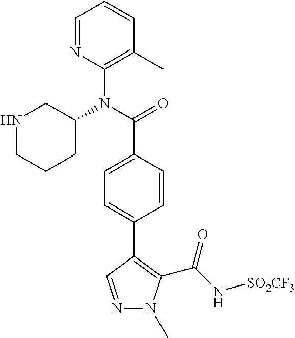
C1=NC(N(C(=O)C2=CC=C(C3=C(C(N[SO2CF3])=O)N(C)N=C3)C=C2)C2CCCNC2)=C(C)C=C1
